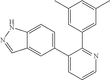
C12=CC=C(C3=CC=CN=C3C3=CC(C)=CC(C)=C3)C=C1C=NN2
